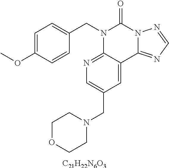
C1=C(OC)C=CC(CN2C3=NC=C(CN4CCOCC4)C=C3C3=NC=NN3C2=O)=C1.[C21H22N6O3]
